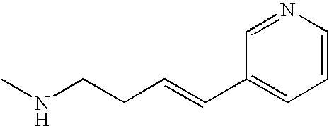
C1=NC=CC=C1C=CCCNC
